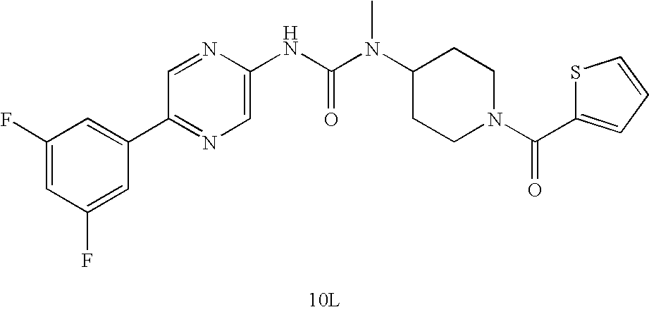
[10L].C1(C2=CC(F)=CC(F)=C2)=NC=C(NC(N(C2CCN(C(=O)C3=CC=CS3)CC2)C)=O)N=C1
